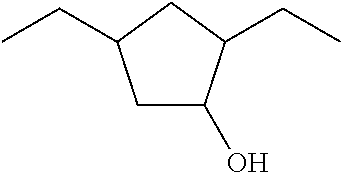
C1C(O)C(CC)CC1CC
